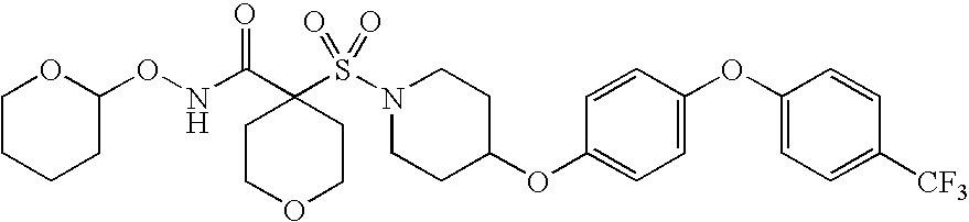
N1(S(=O)(=O)C2(C(=O)NOC3CCCCO3)CCOCC2)CCC(OC2=CC=C(OC3=CC=C([CF3])C=C3)C=C2)CC1
